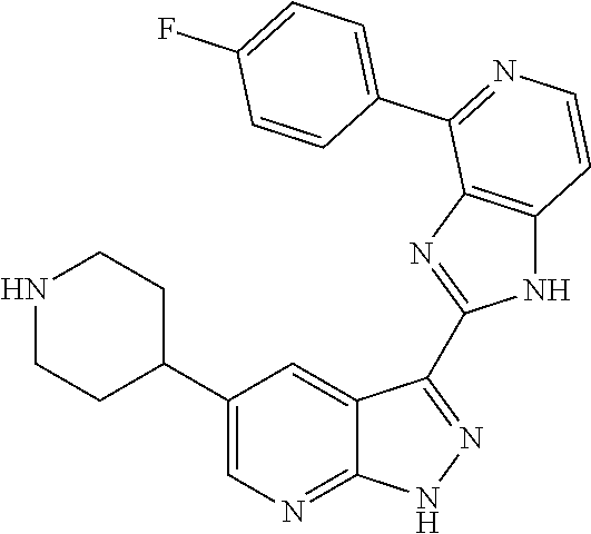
N1CCC(C2=CN=C3C(=C2)C(C2=NC4=C(N2)C=CN=C4C2=CC=C(F)C=C2)=N[N H]3)CC1
